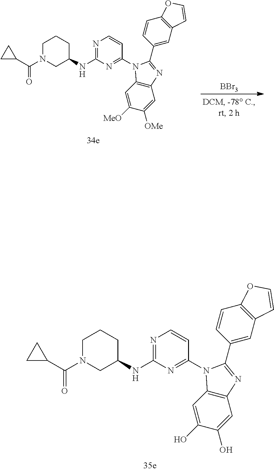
[BBr3].C1N(C(C2CC2)=O)CC(NC2=NC=CC(N3C(C4=CC5=C(C=C4)OC=C5)=NC4=C3C=C([MeO])C([OMe])=C4)=N2)CC1.C1N(C(C2CC2)=O)CC(NC2=NC=CC(N3C(C4=CC5=C(C=C4)OC=C5)=NC4=C3C=C(O)C(O)=C4)=N2)CC1
